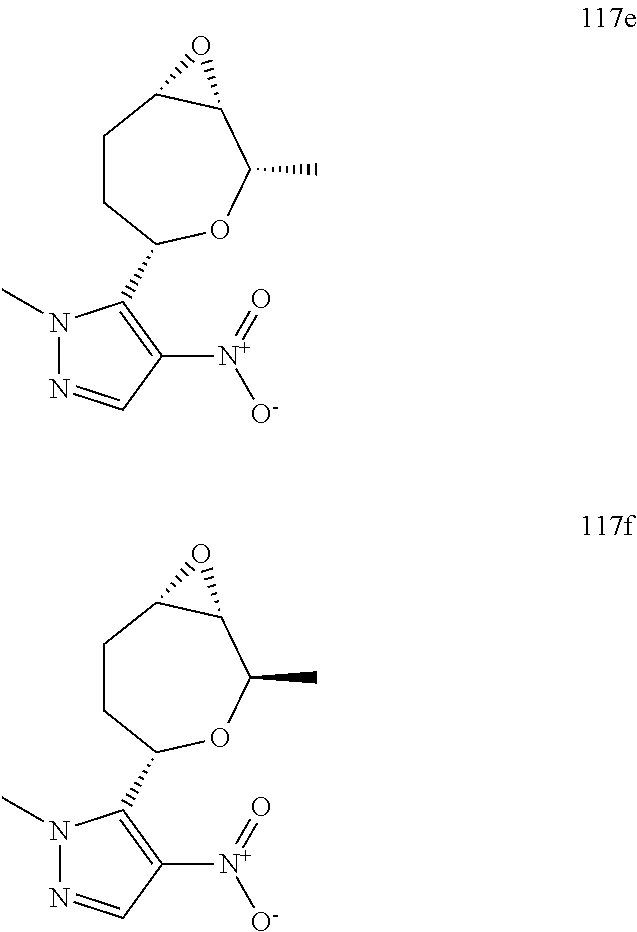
C1CC(C2=C([N+](=O)[O-])C=NN2C)OC(C)C2C1O2.C1CC(C2=C([N+](=O)[O-])C=NN2C)OC(C)C2C1O2
